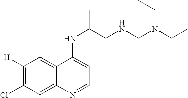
C1([H])=C(Cl)C=C2C(=C1)C(NC(CNCN(CC)CC)C)=CC=N2
